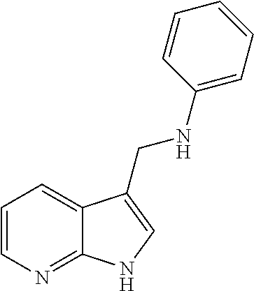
C12=NC=CC=C1C(CNC1=CC=CC=C1)=CN2
